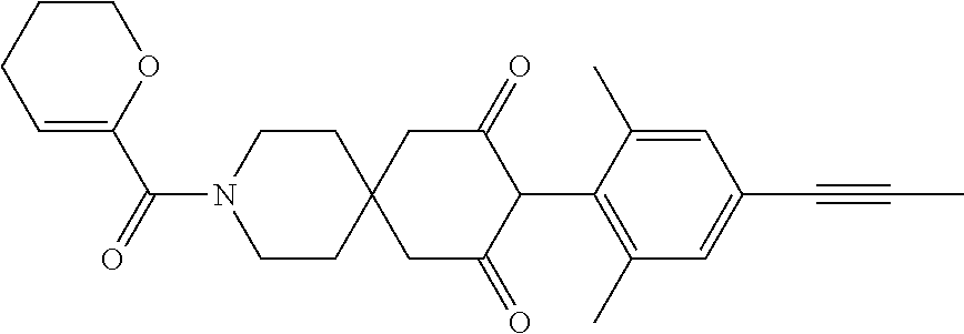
C1CN(C(=O)C2=CCCCO2)CCC12CC(=O)C(C1=C(C)C=C(C#CC)C=C1C)C(=O)C2
